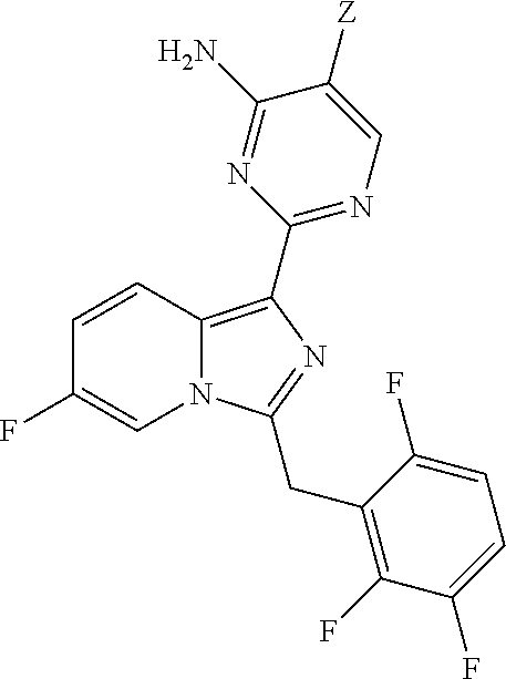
C1=CC2=C(C3=NC=C([Z])C(N)=N3)N=C(CC3=C(F)C(F)=CC=C3F)N2C=C1F
